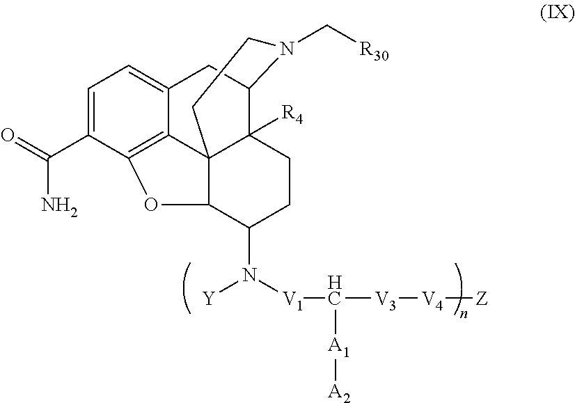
C1=C(C(=O)N)C2=C3C(=C1)CC1C4([R4])C3(C(C(N([Y])[V1]C([V3][V4][Z])[A1][A2])CC4)O2)CCN1C[R30]
